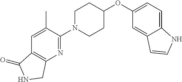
C1N(C2=NC3=C(C=C2C)C(=O)NC3)CCC(OC2=CC=C3C(=C2)C=CN3)C1
